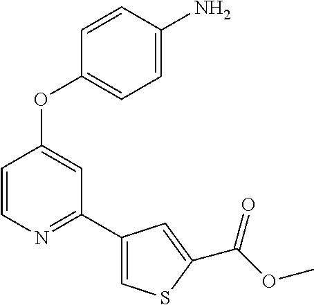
C1=CN=C(C2=CSC(C(OC)=O)=C2)C=C1OC1=CC=C(N)C=C1
